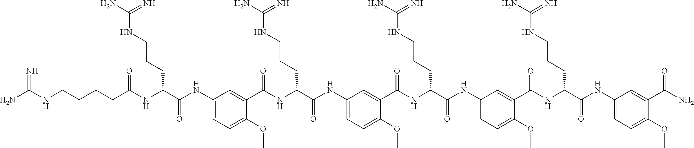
C1(NC(C(NC(CCCCNC(N)=N)=O)CCCNC(N)=N)=O)=CC=C(OC)C(C(NC(C(NC2=CC=C(OC)C(C(NC(C(NC3=CC=C(OC)C(C(NC(C(NC4=CC=C(OC)C(C(N)=O)=C4)=O)CCCNC(N)=N)=O)=C3)=O)CCCNC(N)=N)=O)=C2)=O)CCCNC(N)=N)=O)=C1
